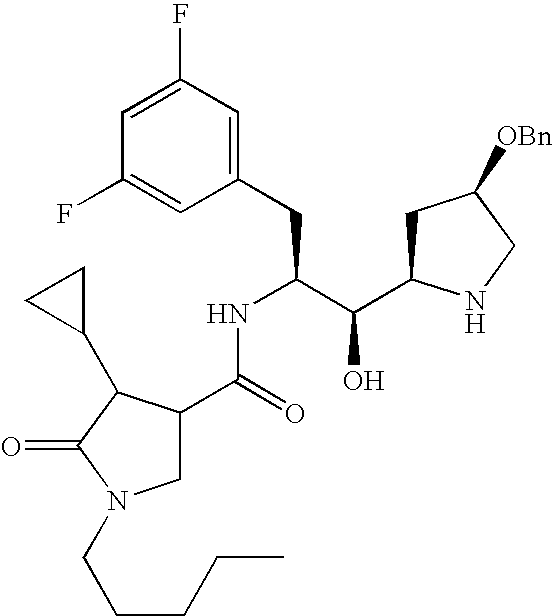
C1(F)=CC(F)=CC(CC(C(C2CC([OBn])CN2)O)NC(C2CN(CCCCC)C(=O)C2C2CC2)=O)=C1
